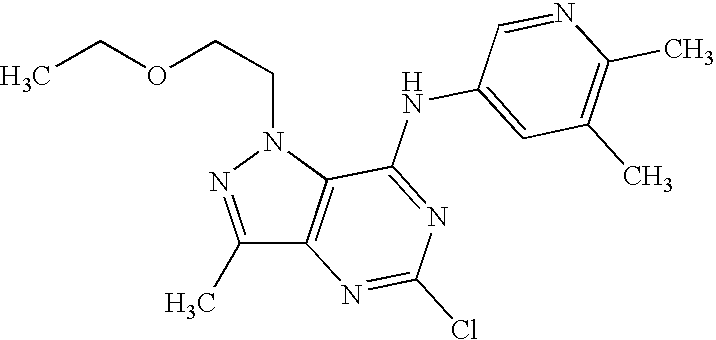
C1(C)=NN(CCOCC)C2=C1N=C(Cl)N=C2NC1=CC(C)=C(C)N=C1
